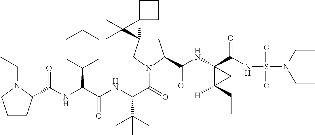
C1C2(CN(C(=O)C(NC(C(NC(=O)C3CCCN3CC)C3CCCCC3)=O)C(C)(C)C)C1C(NC1(C(NS(N(CC)CC)(=O)=O)=O)C([H])(CC)C1)=O)C1(C2(C)C)CCC1
